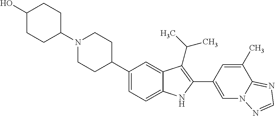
N1(C2CCC(O)CC2)CCC(C2=CC=C3C(=C2)C(C(C)C)=C(C2=CN4C(=NC=N4)C(C)=C2)N3)CC1
